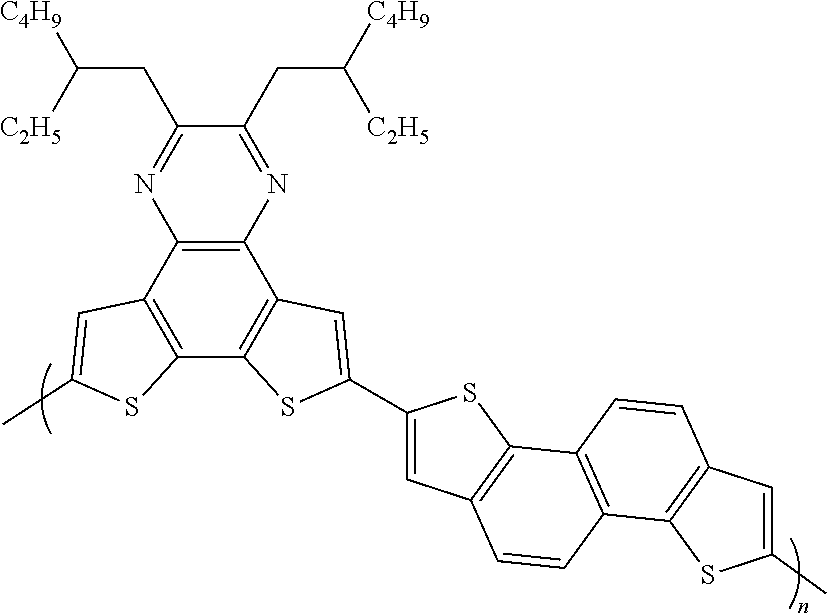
C12=C(C3=C(C4=C1C=C(C1=CC5=C(S1)C1=C(C=C5)C5=C(C=C1)C=C(C)S5)S4)SC(C)=C3)N=C(CC([C4H9])[C2H5])C(CC([C4H9])[C2H5])=N2
